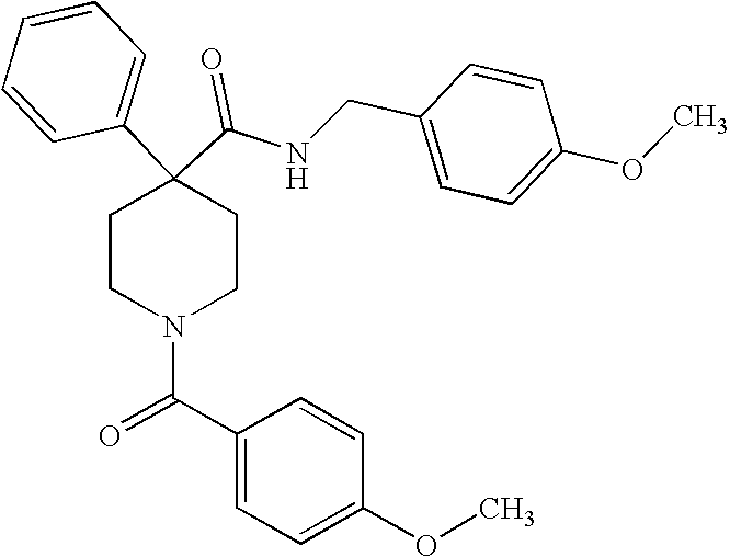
N(C(C1(C2=CC=CC=C2)CCN(C(C2=CC=C(OC)C=C2)=O)CC1)=O)CC1=CC=C(OC)C=C1
